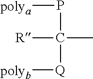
[polya]PC([Q][polyb])(C)[R]
